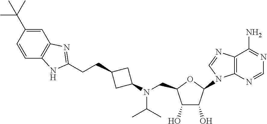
C1(O)C(O)C(N2C3=C(C(N)=NC=N3)N=C2)OC1CN(C(C)C)C1CC(CCC2=NC3=C(N2)C=CC(C(C)(C)C)=C3)C1
